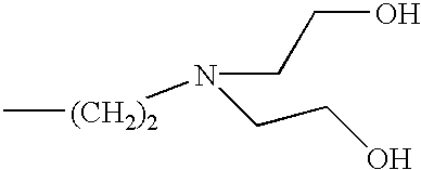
C[(CH2)2]N(CCO)CCO
